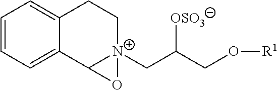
C1=CC=C2C(=C1)CC[N+]1(CC(CO[R1])[OSO3])C2O1
